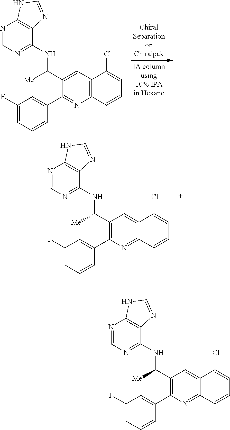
N(C(C1=CC2=C(N=C1C1=CC(F)=CC=C1)C=CC=C2Cl)[Me])C1=NC=NC2=C1N=CN2.N(C(C1=C(C2=CC(F)=CC=C2)N=C2C(=C1)C(Cl)=CC=C2)[Me])C1=NC=NC2=C1N=CN2.N(C(C1=C(C2=CC(F)=CC=C2)N=C2C(=C1)C(Cl)=CC=C2)[Me])C1=NC=NC2=C1N=CN2
